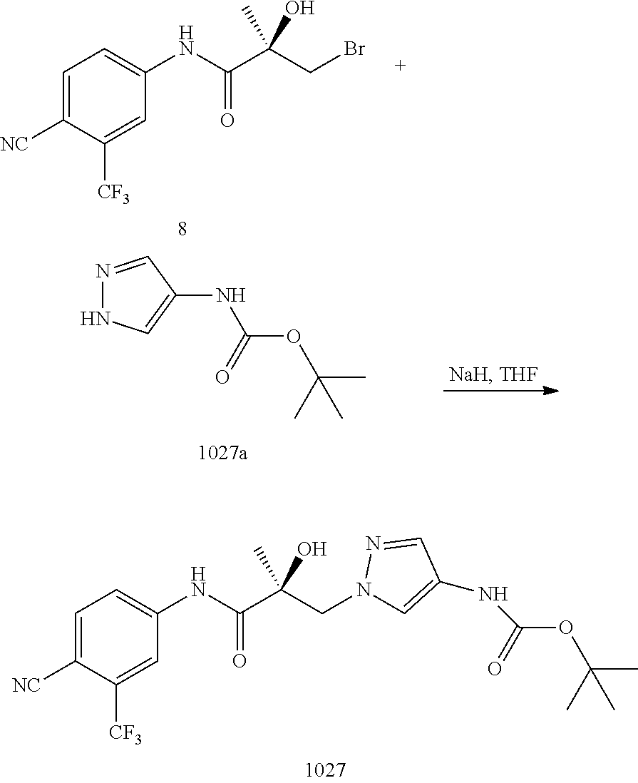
C1=C([NC])C([CF3])=CC(NC(C(CBr)(C)O)=O)=C1.N1=CC(NC(=O)OC(C)(C)C)=CN1.C1=C([NC])C([CF3])=CC(NC(C(CN2C=C(NC(OC(C)(C)C)=O)C=N2)(C)O)=O)=C1
